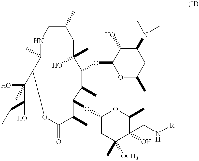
C1C(C)CC(C)(O)C(OC2OC(C)CC(N(C)C)C2O)C(C)C(OC2CC([OCH3])(C)C(O)(CN[R])C(C)O2)C(C)C(=O)OC(C(O)(C)C(CC)O)C(C)N1
